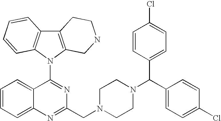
C1=CC=C2C(=C1)C(N1C3=C(C4=C1CNCC4)C=CC=C3)=NC(CN1CCN(C(C3=CC=C(Cl)C=C3)C3=CC=C(Cl)C=C3)CC1)=N2
